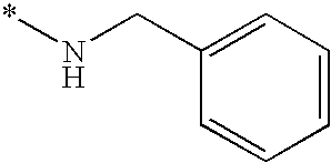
C1(CN*)=CC=CC=C1
